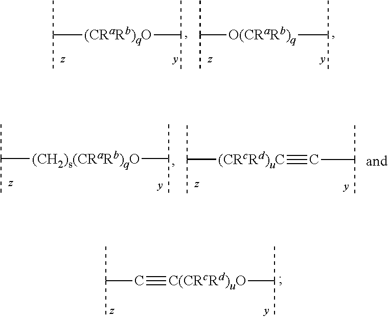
C(C#[C(CRcRd)uO]C(C)C)(C)C.C([(CRaRb)qO]C(C)C)(C)C.C([O(CRaRb)q]C(C)C)(C)C.C([(CH2)s(CRaRb)qO]C(C)C)(C)C.C([(CRcRd)uC]#CC(C)C)(C)C
